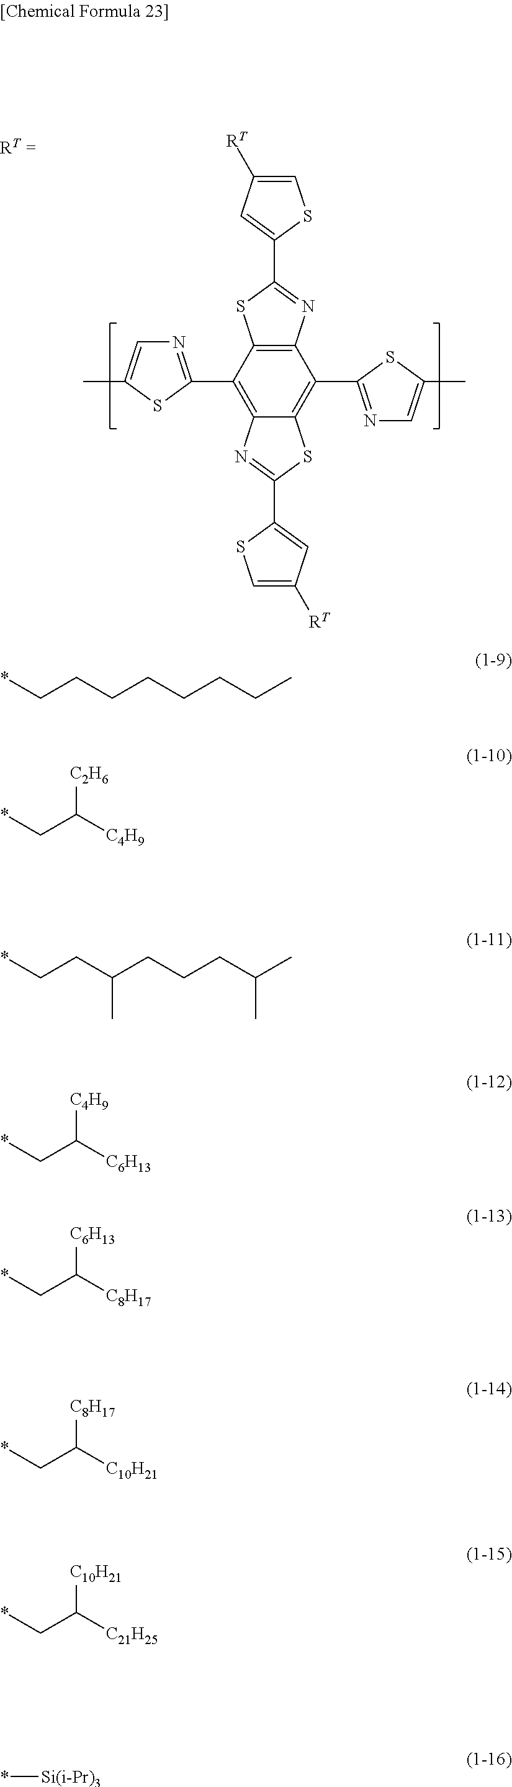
C12=C(C3=NC=C(C)S3)C3=C(C(C4=NC=C(C)S4)=C1SC(C1=CC([RT])=CS1)=N2)N=C(C1=CC([RT])=CS1)S3.*CCCCCCCC.*CC([C4H9])[C2H6].*CCC(CCCC(C)C)C.*CC([C6H13])[C4H9].*CC([C8H17])[C6H13].*CC([C10H21])[C8H17].*CC([C21H25])[C10H21].*[Si(i-Pr)3]
